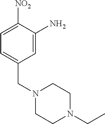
C1=C(CN2CCN(CC)CC2)C=C(N)C([NO2])=C1
